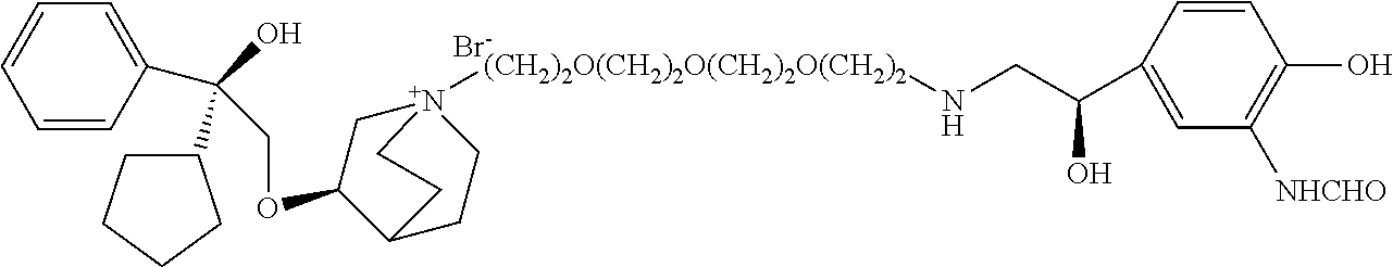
[Br-].C(OC1C[N+]2([(CH2)2O(CH2)2O(CH2)2O(CH2)2]NCC(C3=CC([NHCHO])=C(O)C=C3)O)CCC1CC2)C(C1=CC=CC=C1)(O)C1CCCC1
